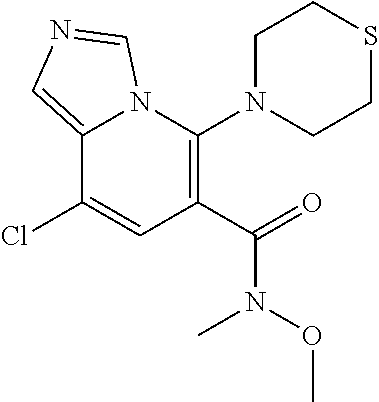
C12=CN=CN1C(N1CCSCC1)=C(C(=O)N(C)OC)C=C2Cl
